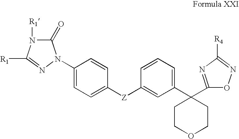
C1(=O)N([R1])C([R1])=NN1C1=CC=C([Z]C2=CC(C3(C4=NC([R4])=NO4)CCOCC3)=CC=C2)C=C1
